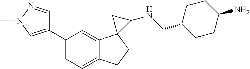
C1(C2=CN(C)N=C2)=CC=C2C(=C1)C1(CC2)C(NCC2CCC(N)CC2)C1
